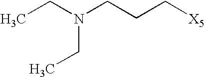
C(C)N(CCC[X5])CC
